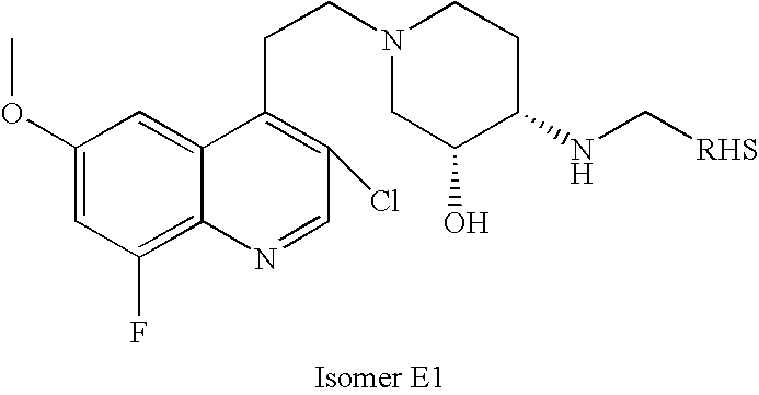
C1(F)=C2C(=CC(OC)=C1)C(CCN1CC(O)C(NC[RHS])CC1)=C(Cl)C=N2
